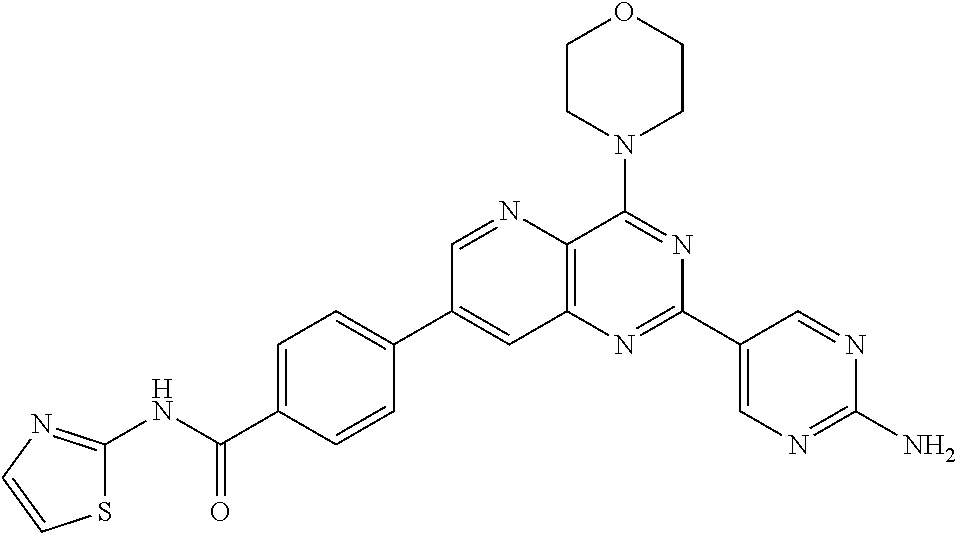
C1=C(C(NC2=NC=CS2)=O)C=CC(C2=CC3=C(N=C2)C(N2CCOCC2)=NC(C2=CN=C(N)N=C2)=N3)=C1
